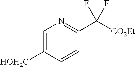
[CO2Et]C(C1=NC=C([HOH2C])C=C1)(F)F
